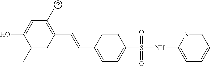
C1(C)=CC(C=CC2=CC=C(S(NC3=CC=CC=N3)(=O)=O)C=C2)=C(C)C=C1O
